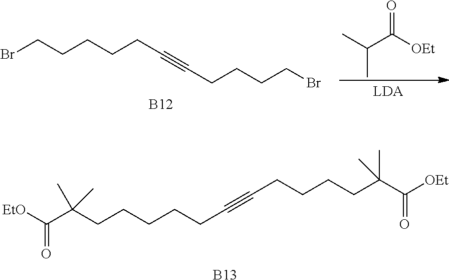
[EtO]C(C(CCCCCC#CCCCCC(C([OEt])=O)(C)C)(C)C)=O.[B13].BrCCCCCC#CCCCCBr.[B12].CC(C([OEt])=O)C
